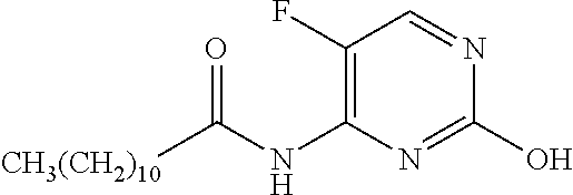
C1(F)=C(NC([CH3(CH2)10])=O)N=C(O)N=C1
